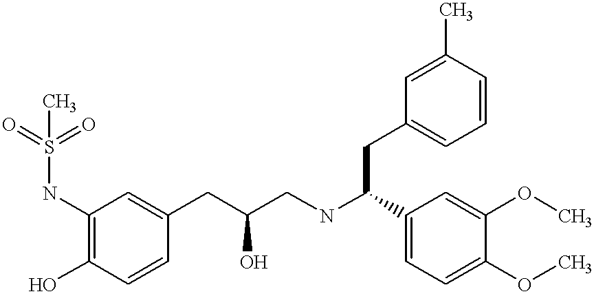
S(NC1=C(O)C=CC(CC(CNC(C2=CC=C(OC)C(OC)=C2)CC2=CC=CC(C)=C2)O)=C1)(=O)(=O)C
